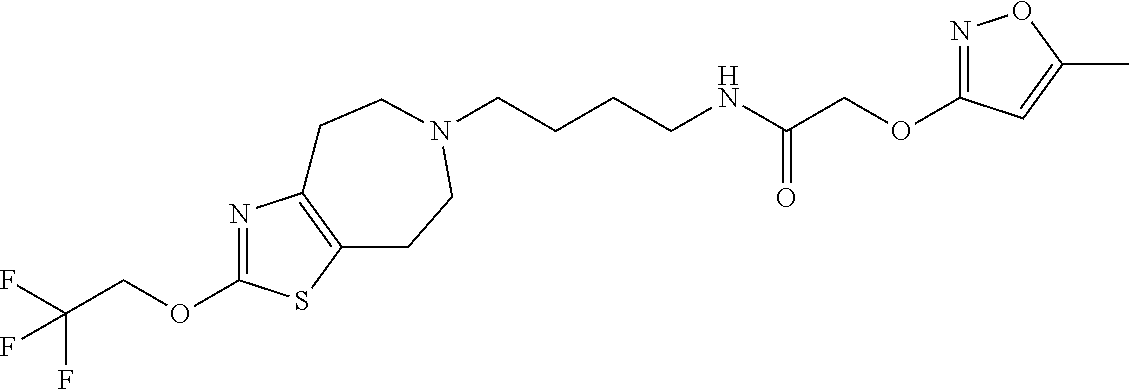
C(CCCNC(COC1=NOC(C)=C1)=O)N1CCC2=C(N=C(OCC(F)(F)F)S2)CC1
